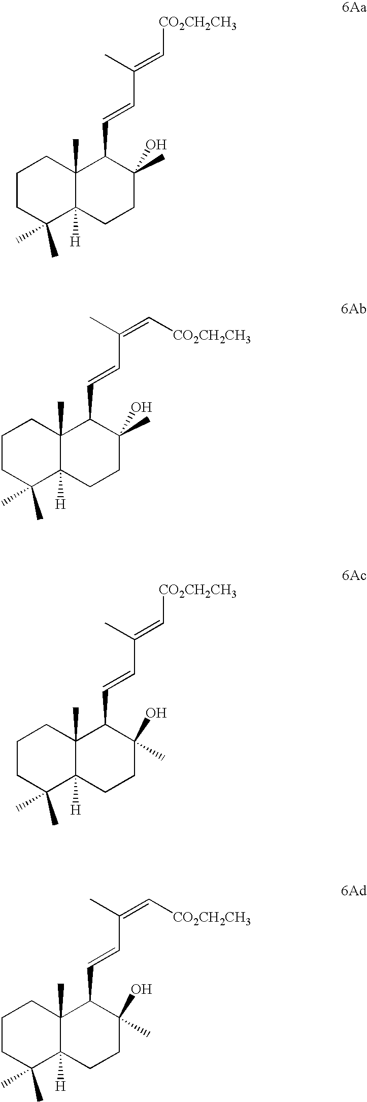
C1CC(C)(C)C2([H])C(C)(C1)C(C=CC(C)=C[CO2CH2CH3])C(C)(O)CC2.C1CC(C)(C)C2([H])C(C)(C1)C(C=CC(C)=C[CO2CH2CH3])C(C)(O)CC2.C1CC(C)(C)C2([H])C(C)(C1)C(C=CC(C)=C[CO2CH2CH3])C(O)(C)CC2.C1CC(C)(C)C2([H])C(C)(C1)C(C=CC(C)=C[CO2CH2CH3])C(O)(C)CC2
